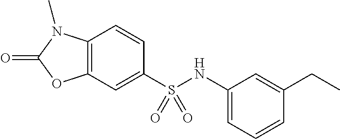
C1=CC2=C(C=C1S(NC1=CC=CC(CC)=C1)(=O)=O)OC(=O)N2C
